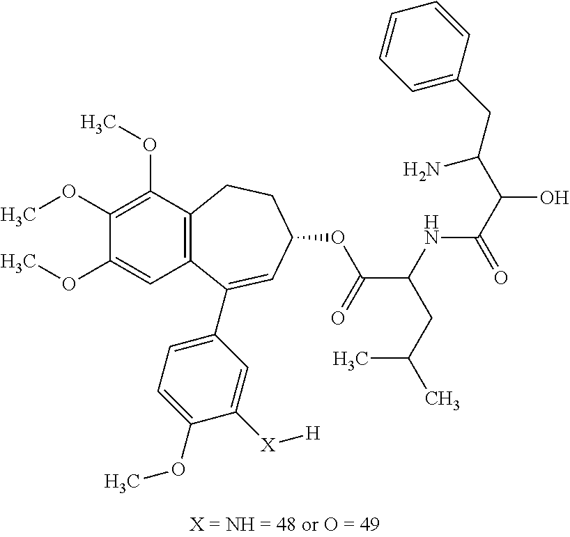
C12=C(C(OC)=C(OC)C(OC)=C1)CCC(OC(C(NC(C(C(CC1=CC=CC=C1)N)O)=O)CC(C)C)=O)C=C2C1=CC=C(OC)C([X][H])=C1
